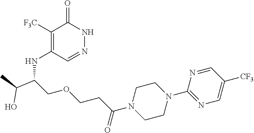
C1([F3C])=C(NC(COCCC(N2CCN(C3=NC=C([CF3])C=N3)CC2)=O)C(C)O)C=NNC1=O
